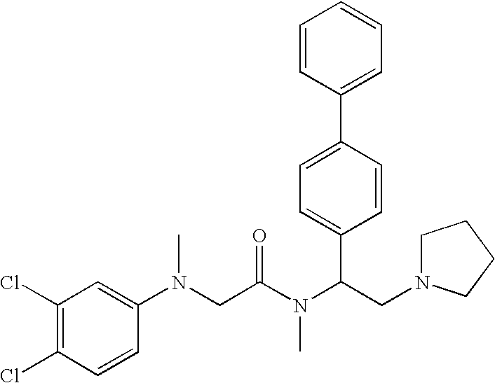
C1(Cl)=C(Cl)C=CC(N(CC(N(C(CN2CCCC2)C2=CC=C(C3=CC=CC=C3)C=C2)C)=O)C)=C1
